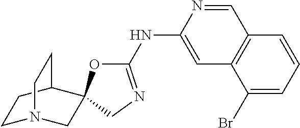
C1(NC2=CC3=C(C=N2)C=CC=C3Br)=NCC2(O1)CN1CCC2CC1
